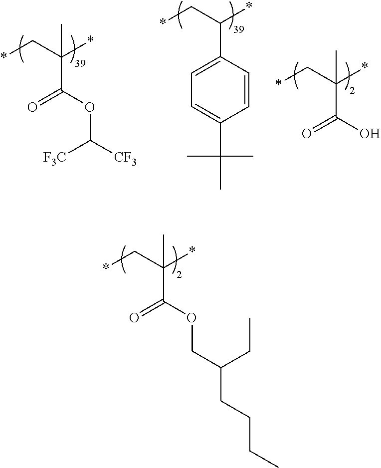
C(C(*)(C(OC([CF3])[F3C])=O)C)*.C(C(*)C1=CC=C(C(C)(C)C)C=C1)*.C(C(*)(C(O)=O)C)*.C(C(*)(C(OCC(CCCC)CC)=O)C)*
